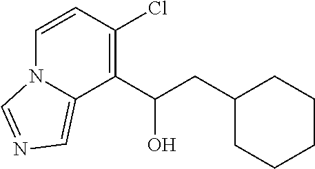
OC(C1=C(Cl)C=CN2C1=CN=C2)CC1CCCCC1
